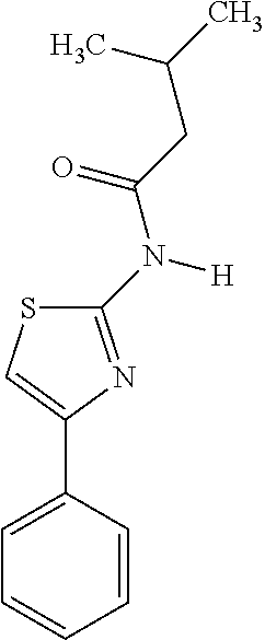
C1(N(C(CC(C)C)=O)[H])=NC(C2=CC=CC=C2)=CS1
